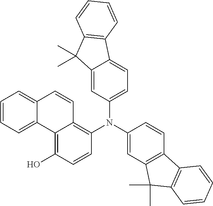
C1=C2C(=CC=C1N(C1=C3C(=C(O)C=C1)C1=CC=CC=C1C=C3)C1=CC3=C(C=C1)C1=C(C3(C)C)C=CC=C1)C1=C(C2(C)C)C=CC=C1
